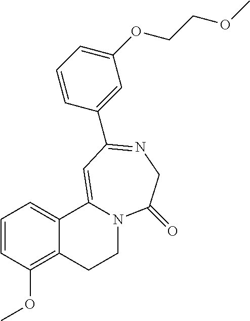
C1=CC(OC)=C2C(=C1)C1=CC(C3=CC(OCCOC)=CC=C3)=NCC(=O)N1CC2
